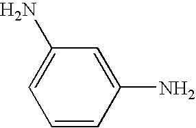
C1=CC(N)=CC(N)=C1
